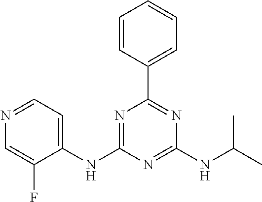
N1=C(NC2=CC=NC=C2F)N=C(NC(C)C)N=C1C1=CC=CC=C1
